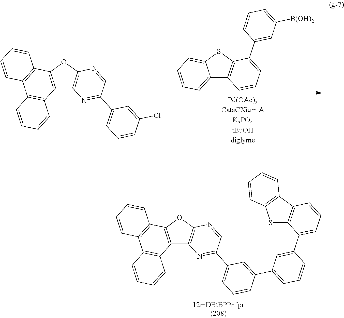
C12=C(OC3=C1N=C(C1=CC=CC(Cl)=C1)C=N3)C1=C(C3=C2C=CC=C3)C=CC=C1.C12=C(SC3=CC=CC=C13)C(C1=CC([B(OH)2])=CC=C1)=CC=C2.C12=C(OC3=C1N=C(C1=CC=CC(C4=CC=CC(C5=CC=CC6=C5SC5=C6C=CC=C5)=C4)=C1)C=N3)C1=C(C3=C2C=CC=C3)C=CC=C1
